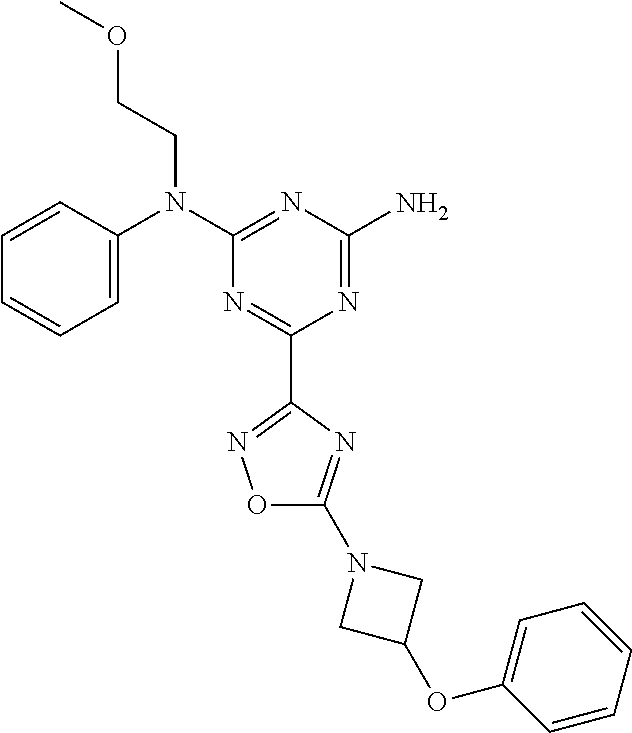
C1=CC(N(C2=NC(N)=NC(C3=NOC(N4CC(OC5=CC=CC=C5)C4)=N3)=N2)CCOC)=CC=C1
